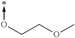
C(COC)O->*
